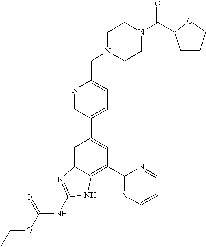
C1=C2C(=C(C3=NC=CC=N3)C=C1C1=CC=C(CN3CCN(C(=O)C4CCCO4)CC3)N=C1)NC(NC(OCC)=O)=N2
